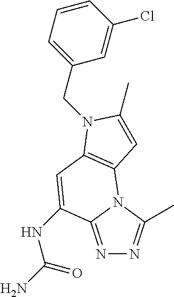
N1=C2N(C(C)=N1)C1=C(C=C2NC(=O)N)N(CC2=CC=CC(Cl)=C2)C(C)=C1
